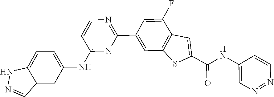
C1(C2=CC3=C(C(F)=C2)C=C(C(=O)NC2=CN=NC=C2)S3)=NC=CC(NC2=CC=C3C(=C2)C=NN3)=N1
